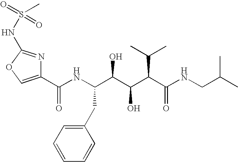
C1(C(NC(C(C(C(C(NCC(C)C)=O)C(C)C)O)O)CC2=CC=CC=C2)=O)=COC(NS(=O)(=O)C)=N1
